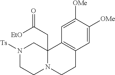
N1([Ts])CCN2C(CC(=O)[EtO])(C1)C1=C(CC2)C=C([OMe])C([OMe])=C1
